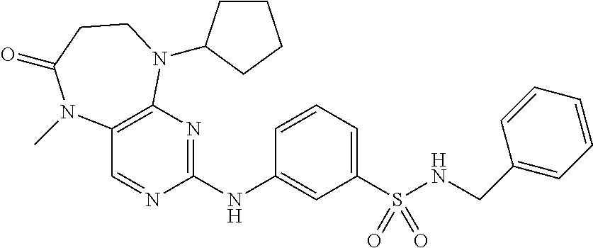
C12=C(N=C(NC3=CC(S(=O)(=O)NCC4=CC=CC=C4)=CC=C3)N=C1)N(C1CCCC1)CCC(=O)N2C
